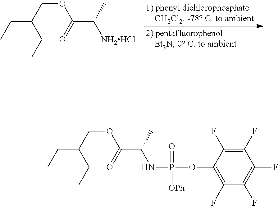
CCC(COC(=O)C(C)[NH2HCl])CC.CCC(COC(=O)C(C)NP(OC1=C(F)C(F)=C(F)C(F)=C1F)(=O)[OPh])CC
